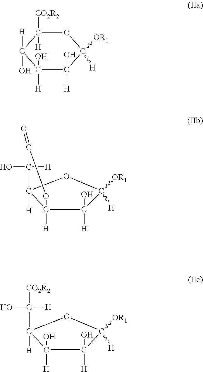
C1(O)([H])C([H])(O)C([H])([OR1])OC([CO2R2])([H])C1(O)[H].C12([H])C([H])(O)C([H])([OR1])OC1([H])C(O)([H])C(=O)O2.C1(O)([H])C([H])(O)C([H])([OR1])OC1([H])C([CO2R2])(O)[H]
